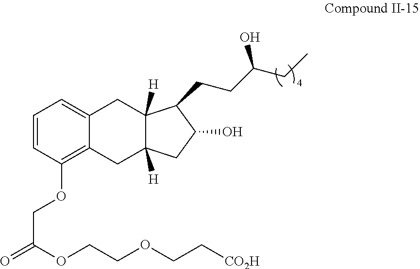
C1=CC(OCC(OCCOCC[CO2H])=O)=C2C(=C1)CC1([H])C([H])(C2)CC(O)C1CCC(CC)O
